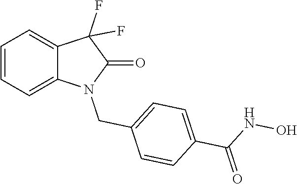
C1=CC=C2C(=C1)C(F)(F)C(=O)N2CC1=CC=C(C(=O)NO)C=C1
